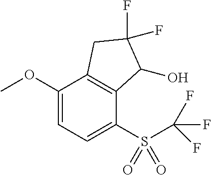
C1(OC)=CC=C(S(C(F)(F)F)(=O)=O)C2=C1CC(F)(F)C2O
